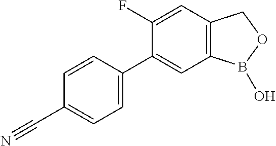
C1=CC(C2=CC3=C(C=C2F)COB3O)=CC=C1C#N
